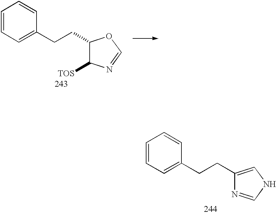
C1=CC=C(CCC2C([TOS])N=CO2)C=C1.C1=CC=C(CCC2=CNC=N2)C=C1
